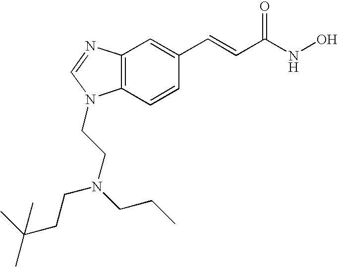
C12=C(C=CC(C=CC(NO)=O)=C1)N(CCN(CCC)CCC(C)(C)C)C=N2
